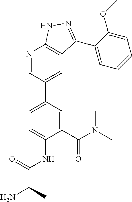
C(C(=O)NC1=CC=C(C2=CC3=C(N=C2)NN=C3C2=CC=CC=C2OC)C=C1C(N(C)C)=O)(N)C
